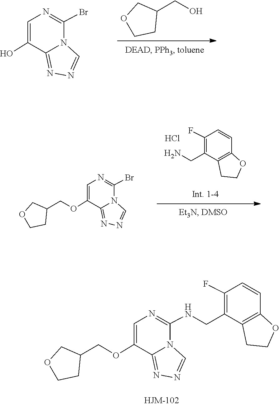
N1=C2N(C(Br)=NC=C2O)C=N1.C1(CO)COCC1.C1=CC2=C(C(CN)=C1F)CCO2.Cl.N1=C2N(C(Br)=NC=C2OCC2COCC2)C=N1.C1(NCC2=C(F)C=CC3=C2CCO3)=NC=C(OCC2COCC2)C2=NN=CN12
